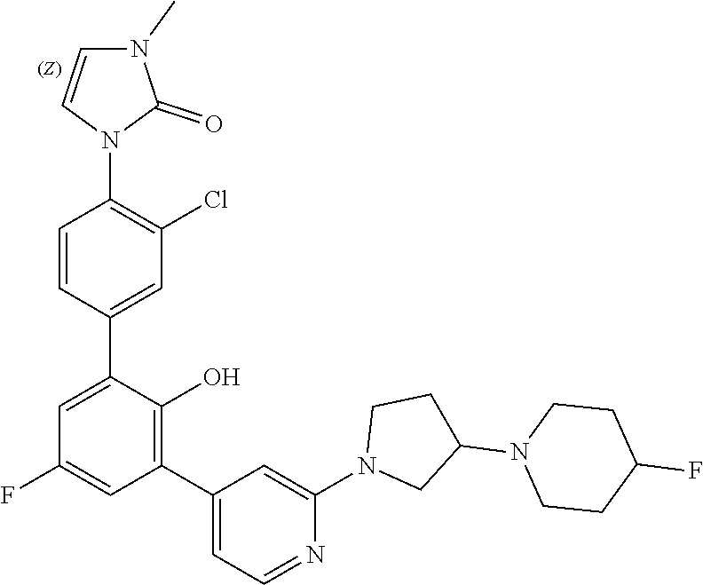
C1=CN(C2=C(Cl)C=C(C3=CC(F)=CC(C4=CC=NC(N5CC(N6CCC(F)CC6)CC5)=C4)=C3O)C=C2)C(=O)N1C
